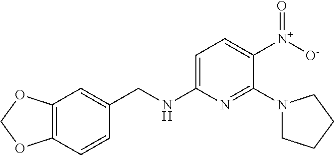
C1=C(NCC2=CC3=C(C=C2)OCO3)N=C(N2CCCC2)C([N+]([O-])=O)=C1
